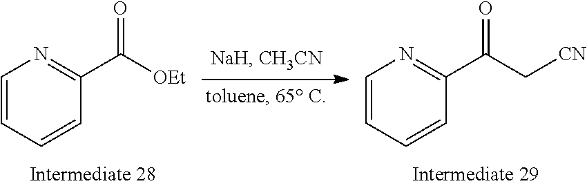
C1=CC=CC(C([OEt])=O)=N1.C1=CC=CC(C(C[CN])=O)=N1
